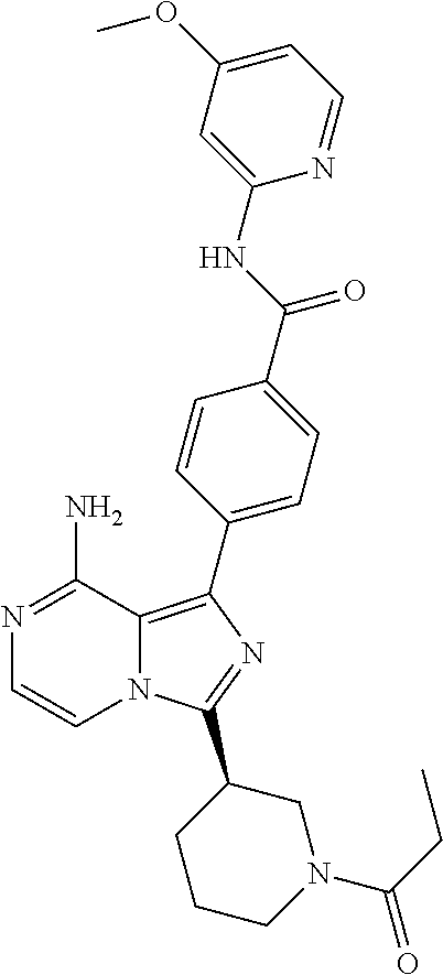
N12C(=C(C3=CC=C(C(=O)NC4=CC(OC)=CC=N4)C=C3)N=C1C1CCCN(C(CC)=O)C1)C(N)=NC=C2
